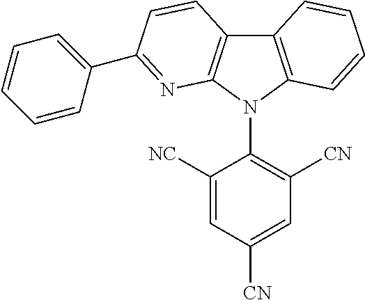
C12=C(N(C3=C([CN])C=C([CN])C=C3[NC])C3=C1C=CC(C1=CC=CC=C1)=N3)C=CC=C2
